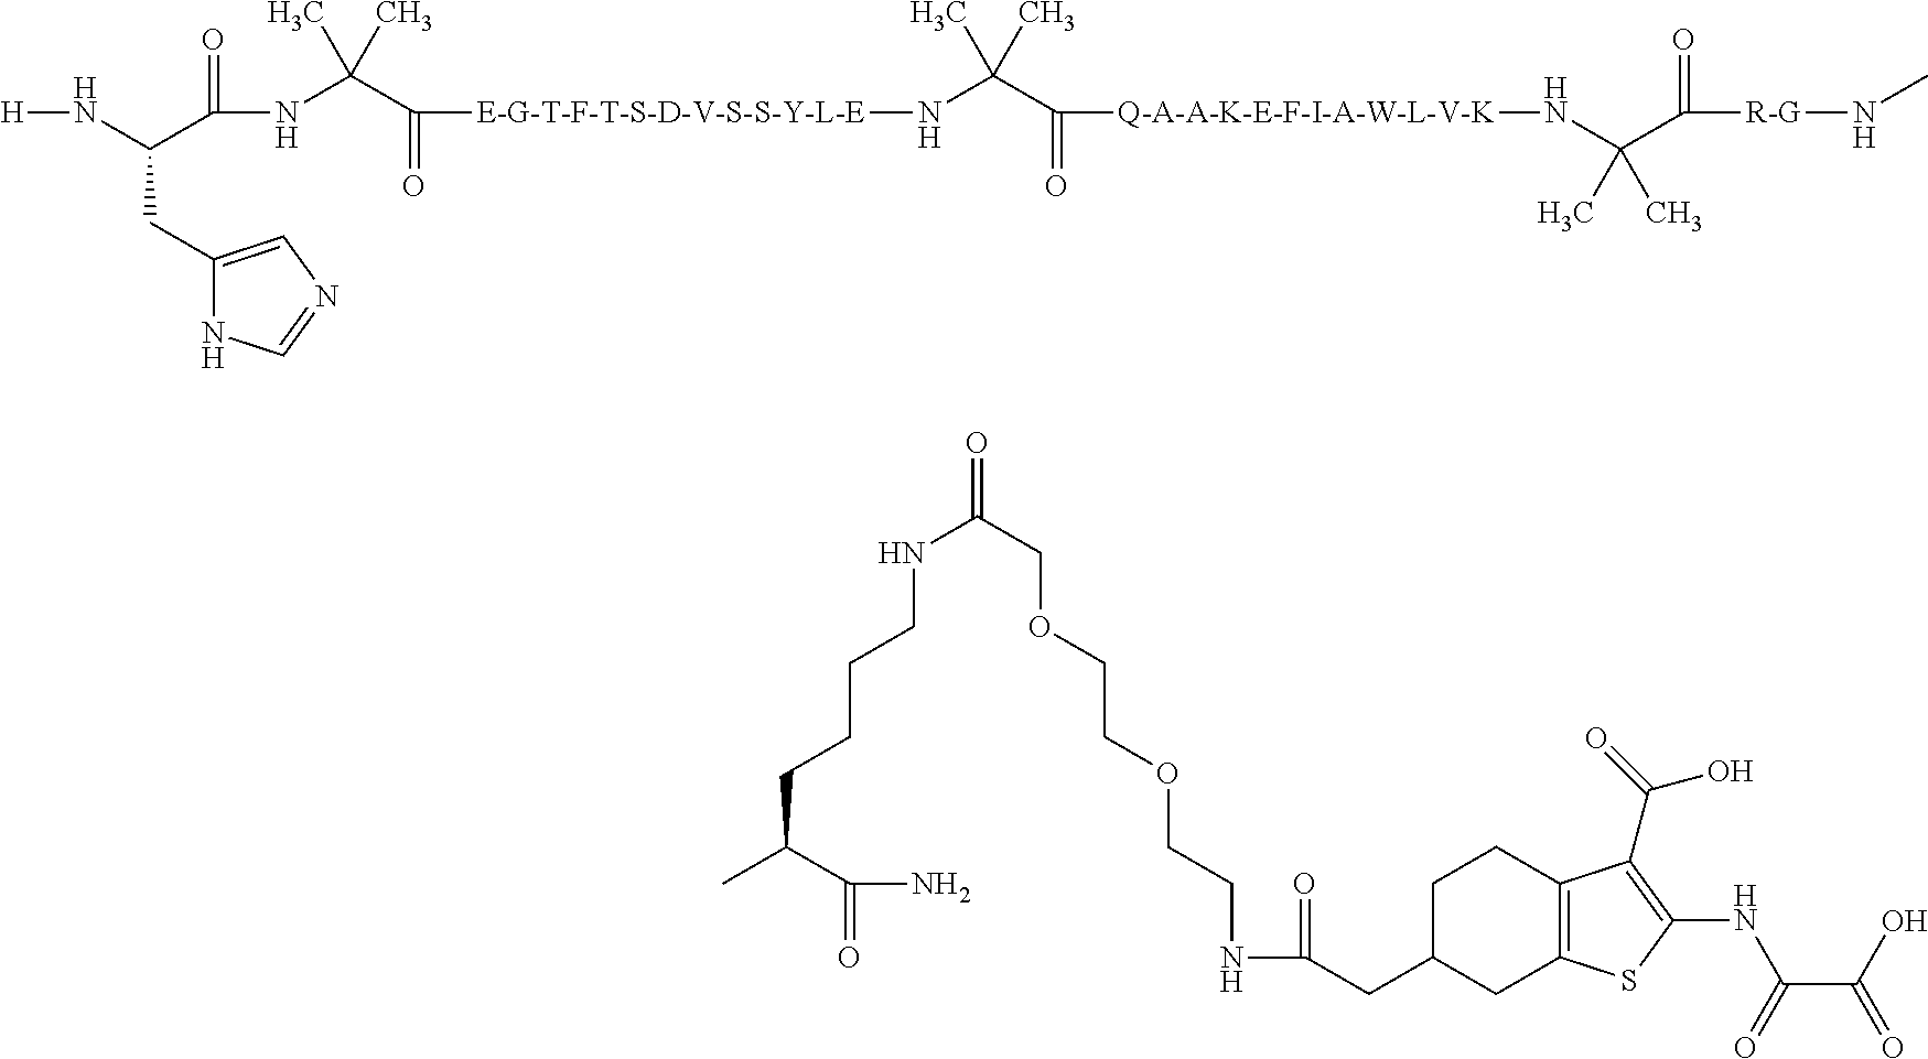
[E-G-T-F-T-S-D-V-S-S-Y-L-E](C(C(NC(C(N[H])CC1=CN=CN1)=O)(C)C)=O)NC(C([Q-A-A-K-E-F-I-A-W-L-V-K]NC(C([R-G]NC)=O)(C)C)=O)(C)C.CC(C(N)=O)CCCCNC(=O)COCCOCCNC(CC1CC2=C(CC1)C(C(=O)O)=C(NC(=O)C(O)=O)S2)=O
